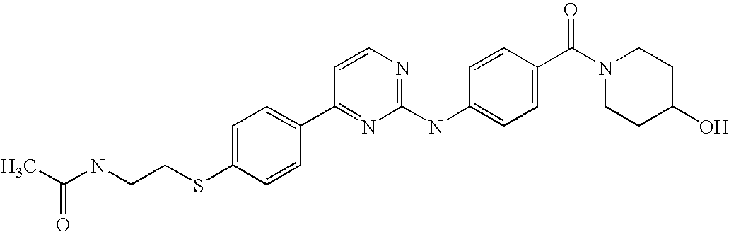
C1=C(SCCNC(C)=O)C=CC(C2=NC(NC3=CC=C(C(=O)N4CCC(O)CC4)C=C3)=NC=C2)=C1
